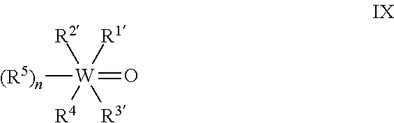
[(R5)n][W](=O)([R3])([R4])([R1])[R2]
